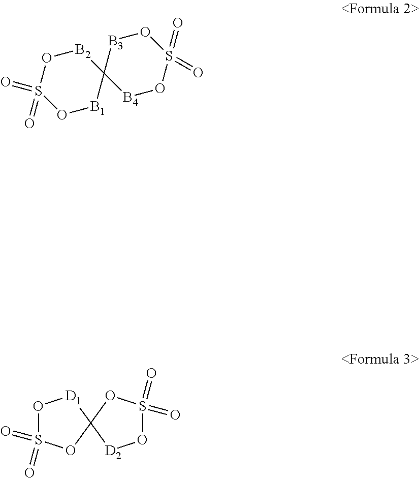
O1[B1]C2([B2]OS1(=O)=O)[B4]OS(=O)(=O)O[B3]2.O1S(=O)(=O)OC2([D1]1)[D2]OS(=O)(=O)O2
